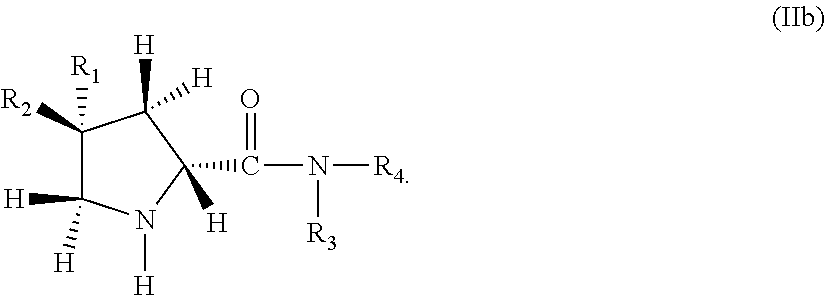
C1([R1])([R2])C([H])([H])N([H])C(C(N([R4])[R3])=O)([H])C1([H])[H]
